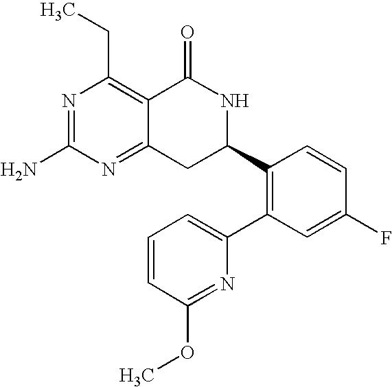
C12=NC(N)=NC(CC)=C1C(=O)NC(C1=C(C3=CC=CC(OC)=N3)C=C(F)C=C1)C2
